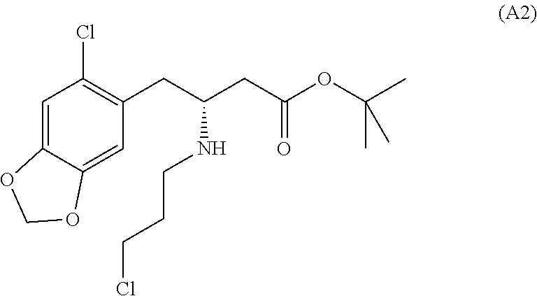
C1=C2C(=CC(CC(NCCCCl)CC(=O)OC(C)(C)C)=C1Cl)OCO2
